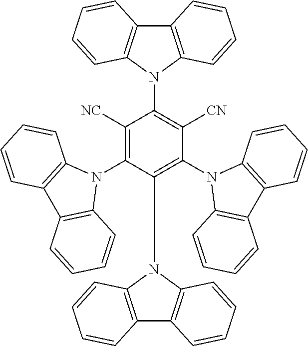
C12=C(N(C3=C([CN])C(N4C5=C(C6=C4C=CC=C6)C=CC=C5)=C(N4C5=C(C6=C4C=CC=C6)C=CC=C5)C(N4C5=C(C6=C4C=CC=C6)C=CC=C5)=C3[NC])C3=C1C=CC=C3)C=CC=C2
